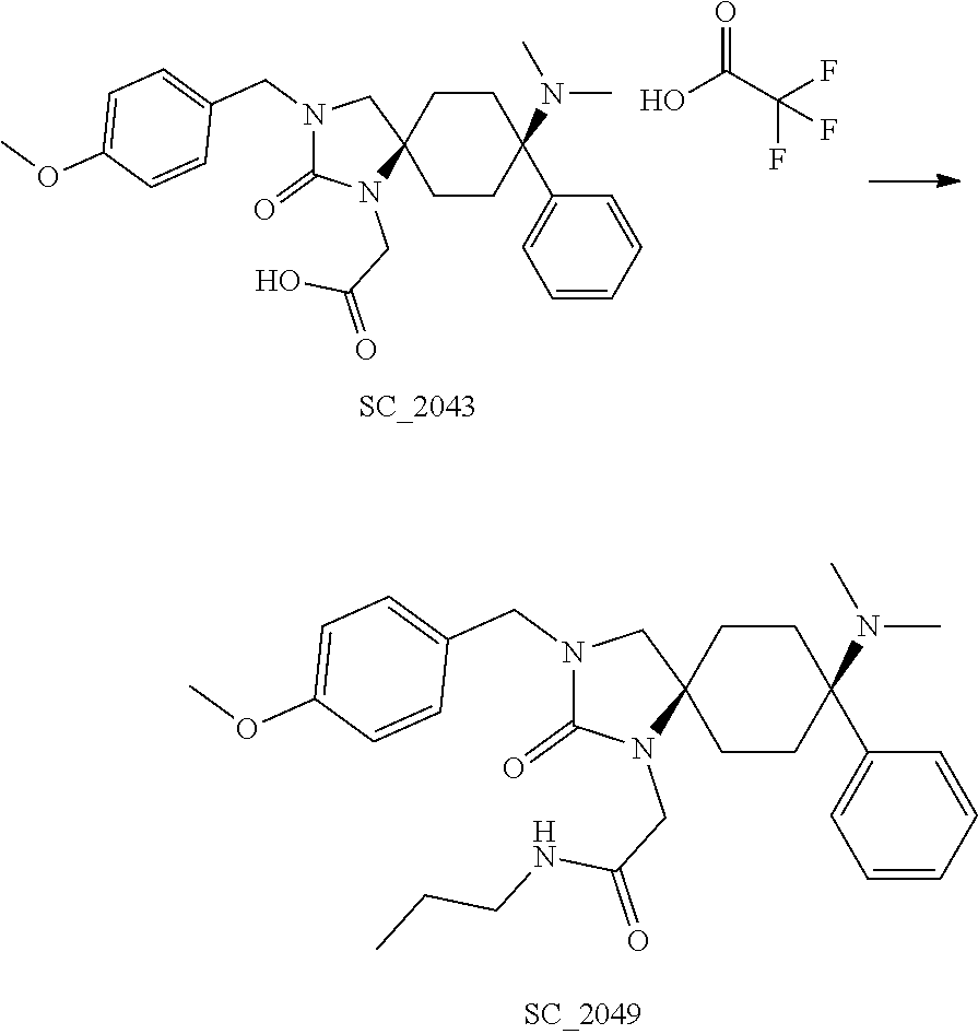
N1(CC2=CC=C(OC)C=C2)C(=O)N(CC(=O)O)C2(C1)CCC(C1=CC=CC=C1)(N(C)C)CC2.OC(C(F)(F)F)=O.N1(CC2=CC=C(OC)C=C2)C(=O)N(CC(=O)NCCC)C2(C1)CCC(C1=CC=CC=C1)(N(C)C)CC2
